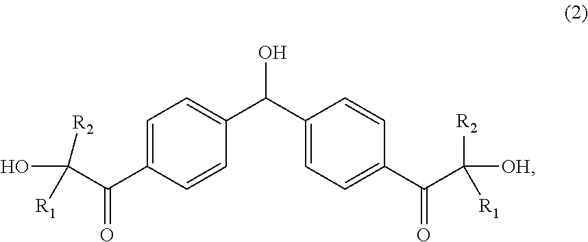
C1=C(C(C(O)([R2])[R1])=O)C=CC(C(C2=CC=C(C(C([R2])([OH])[R1])=O)C=C2)O)=C1
